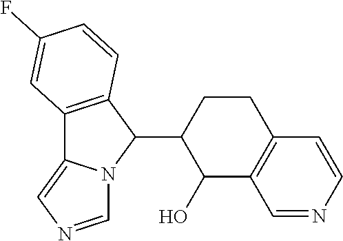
C12=C(C(C3CCC4=C(C3O)C=NC=C4)N3C1=CN=C3)C=CC(F)=C2
